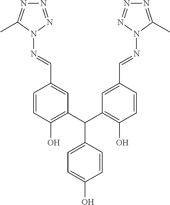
C1=CC(O)=C(C(C2=C(O)C=CC(C=NN3C(C)=NN=N3)=C2)C2=CC=C(O)C=C2)C=C1C=NN1N=NN=C1C
